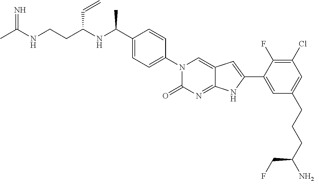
CC(NCCC(NC(C1=CC=C(N2C(=O)N=C3C(=C2)C=C(C2=CC(CCCC(N)CF)=CC(Cl)=C2F)N3)C=C1)C)C=C)=N
